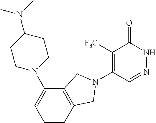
C1([F3C])=C(N2CC3=C(C(N4CCC(N(C)C)CC4)=CC=C3)C2)C=NNC1=O
